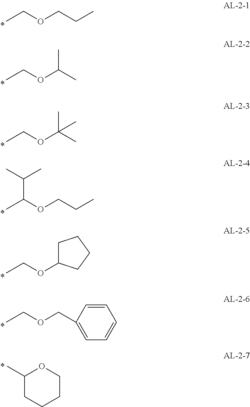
CCOCCC.CCOC(C)C.CCOC(C)(C)C.CC(OCCC)C(C)C.CCOC1CCCC1.CCOCC1=CC=CC=C1.C1(C)CCCCO1
